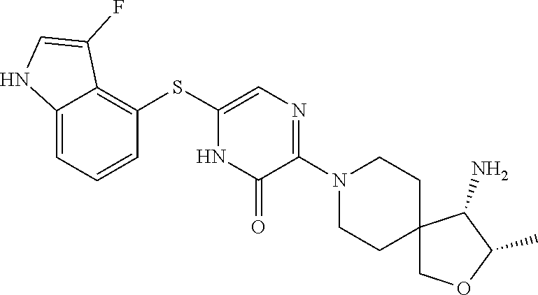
C1C2(CCN(C3=NC=C(SC4=C5C(=CC=C4)NC=C5F)NC3=O)C1)COC(C)C2N
